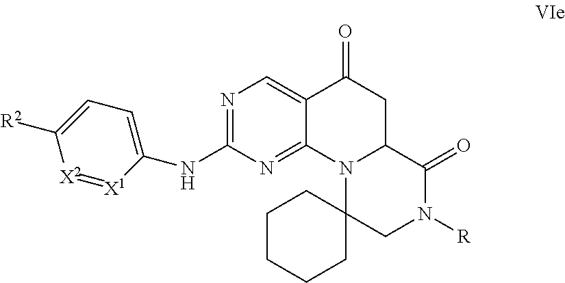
N(C1=CC=C([R2])[X2]=[X1]1)C1=NC=C2C(=N1)N1C(CC2=O)C(=O)N([R])CC12CCCCC2
